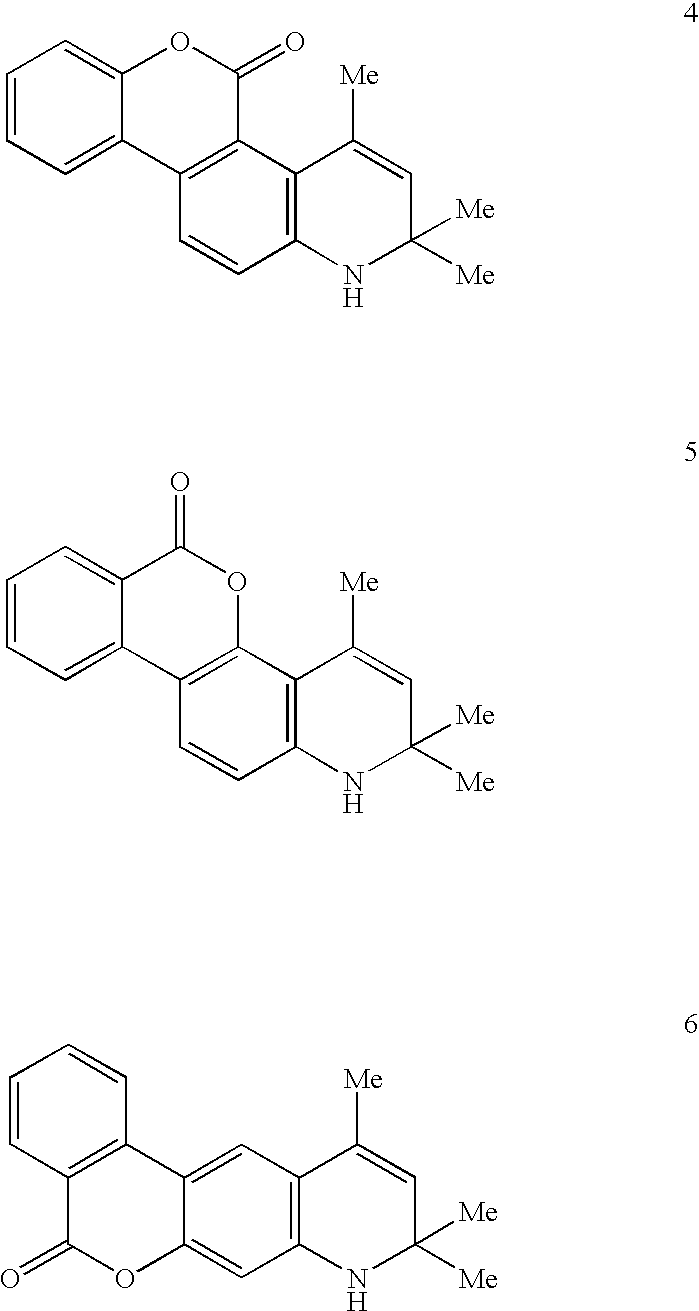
C1=CC=C2C(=C1)OC(=O)C1=C2C=CC2=C1C([Me])=CC([Me])([Me])N2.C1=CC=C2C(=C1)C(=O)OC1=C2C=CC2=C1C([Me])=CC([Me])([Me])N2.C1=CC=CC2=C1C(=O)OC1=CC3=C(C=C21)C([Me])=CC([Me])([Me])N3
